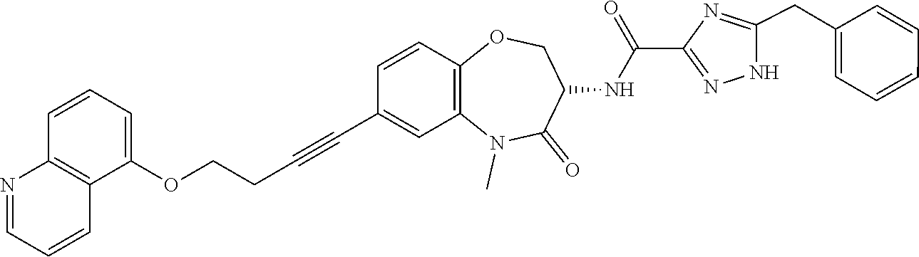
N1N=C(C(NC2C(=O)N(C)C3=C(C=CC(C#CCCOC4=CC=CC5=C4C=CC=N5)=C3)OC2)=O)N=C1CC1=CC=CC=C1
